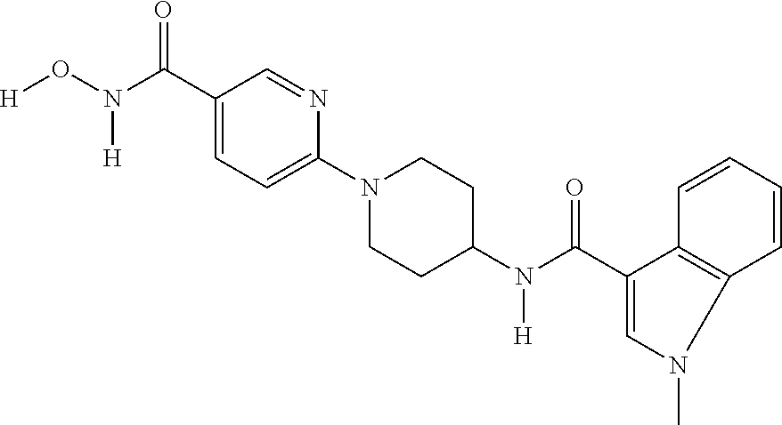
C1(C(=O)N([H])O[H])=CC=C(N2CCC(N(C(=O)C3=CN(C)C4=C3C=CC=C4)[H])CC2)N=C1
